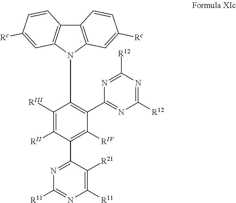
C12=C(N(C3=C(C4=NC([R12])=NC([R12])=N4)C([RIV])=C(C4=NC([R11])=NC([R11])=C4[R21])C([RII])=C3[RIII])C3=C1C=CC([Rc])=C3)C=C([Rc])C=C2
